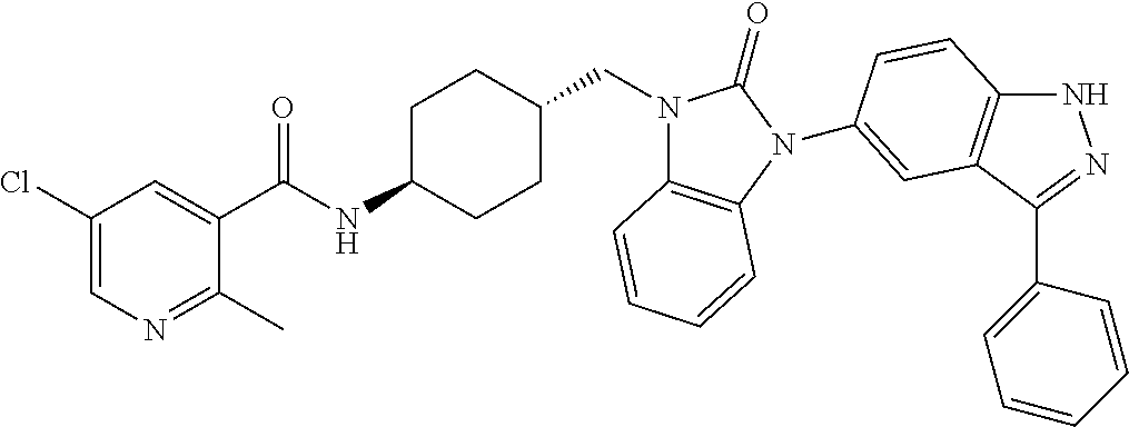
C1(Cl)=CN=C(C)C(C(NC2CCC(CN3C4=C(N(C5=CC6=C(NN=C6C6=CC=CC=C6)C=C5)C3=O)C=CC=C4)CC2)=O)=C1
